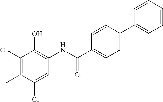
C1(Cl)=CC(NC(C2=CC=C(C3=CC=CC=C3)C=C2)=O)=C(O)C(Cl)=C1C
